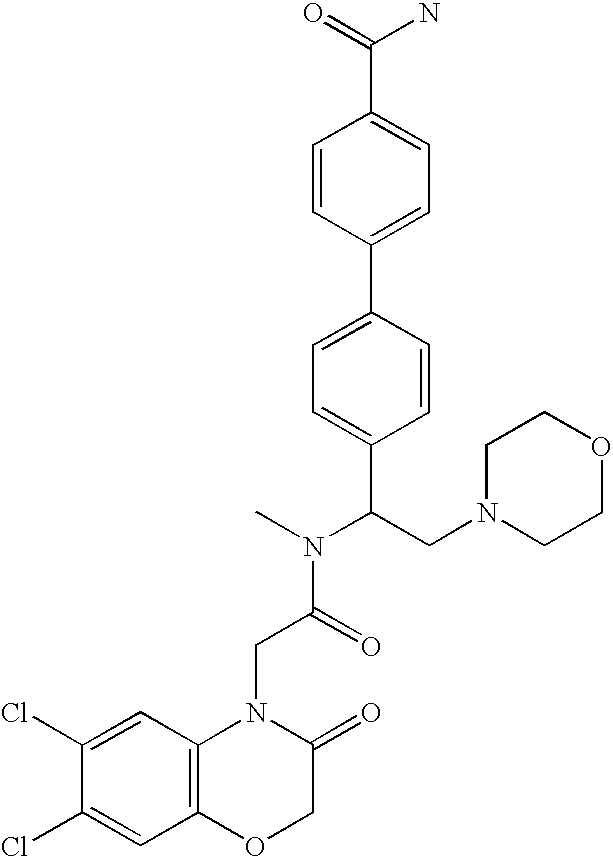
C1=C(Cl)C(Cl)=CC2=C1N(CC(N(C)C(C1=CC=C(C3=CC=C(C(=O)N)C=C3)C=C1)CN1CCOCC1)=O)C(=O)CO2
